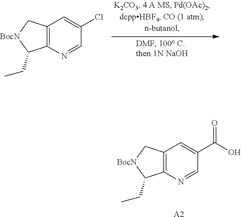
C12=C(N=CC(Cl)=C1)C(CC)[BocN]C2.C12=C(N=CC(C(O)=O)=C1)C(CC)[BocN]C2.[A2]
